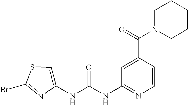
BrC1=NC(NC(NC2=NC=CC(C(N3CCCCC3)=O)=C2)=O)=CS1
